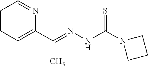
C1=CC=C(C(=NNC(=S)N2CCC2)C)N=C1
